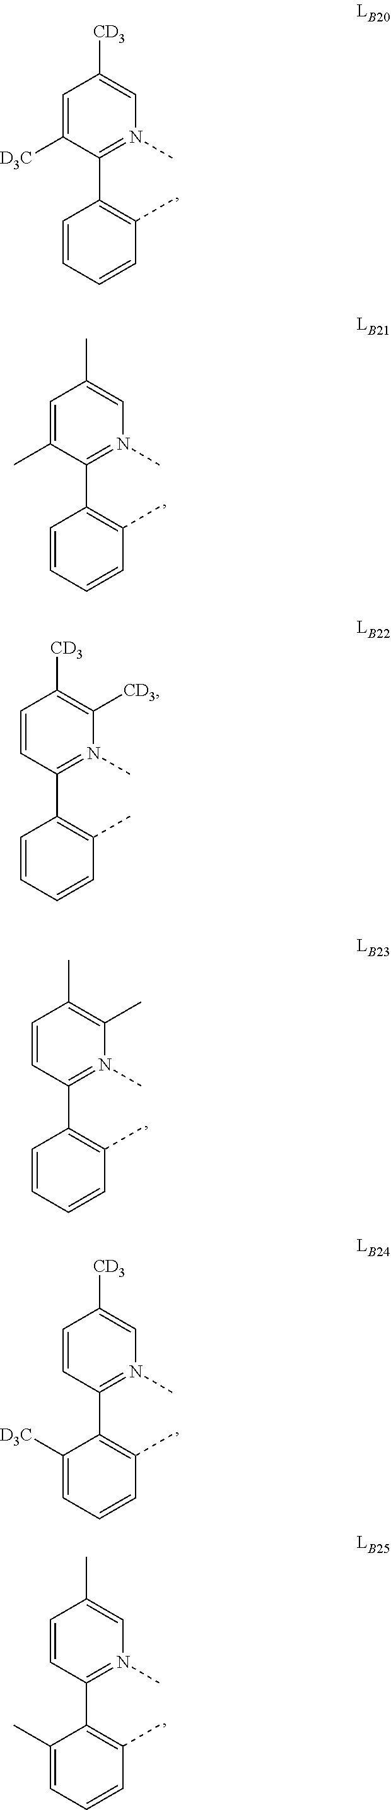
C1=C([D3C])C(C2=C(C)C=CC=C2)=N(C)C=C1[CD3].C1=C(C)C(C2=C(C)C=CC=C2)=N(C)C=C1C.C1=CC(C2=C(C)C=CC=C2)=N(C)C([CD3])=C1[CD3].C1=CC(C2=C(C)C=CC=C2)=N(C)C(C)=C1C.C1=CC(C2=C(C)C=CC=C2[D3C])=N(C)C=C1[CD3].C1=CC(C2=C(C)C=CC=C2C)=N(C)C=C1C
